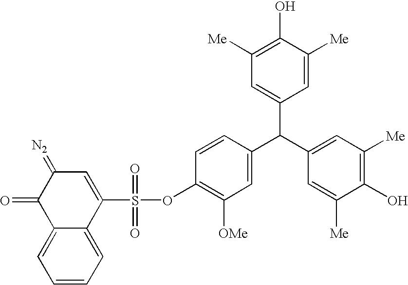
C1(S(=O)(=O)OC2=C([OMe])C=C(C(C3=CC([Me])=C(O)C([Me])=C3)C3=CC([Me])=C(O)C([Me])=C3)C=C2)=CC(=[N2])C(=O)C2=CC=CC=C12
